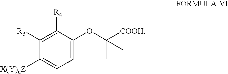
C1([R3])=C([R4])C(OC(C)([COOH])C)=CC=C1[X(Y)dZ]
